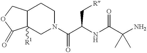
O1C(=O)C2([R1])C(C1)CCN(C(C(NC(C(N)(C)C)=O)C[R])=O)C2
